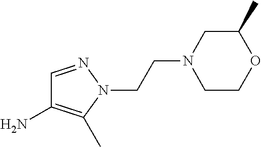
C1=NN(CCN2CCOC(C)C2)C(C)=C1N
